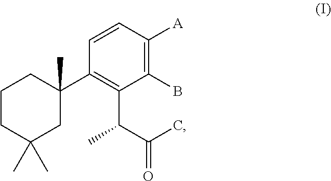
C1CC(C)(C)CC(C)(C2=C(C(C)C(=O)C)C(B)=C([A])C=C2)C1
